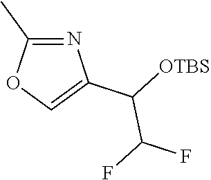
N1=C(C)OC=C1C([OTBS])C(F)F
